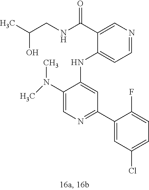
C1(NC2=CC(C3=CC(Cl)=CC=C3F)=NC=C2N(C)C)=CC=NC=C1C(NCC(C)O)=O
